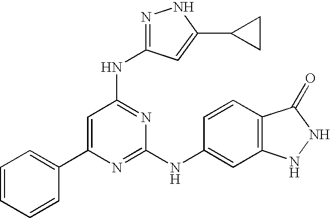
C1(C2=CC=CC=C2)=CC(NC2=NNC(C3CC3)=C2)=NC(NC2=CC3=C(C=C2)C(=O)NN3)=N1
